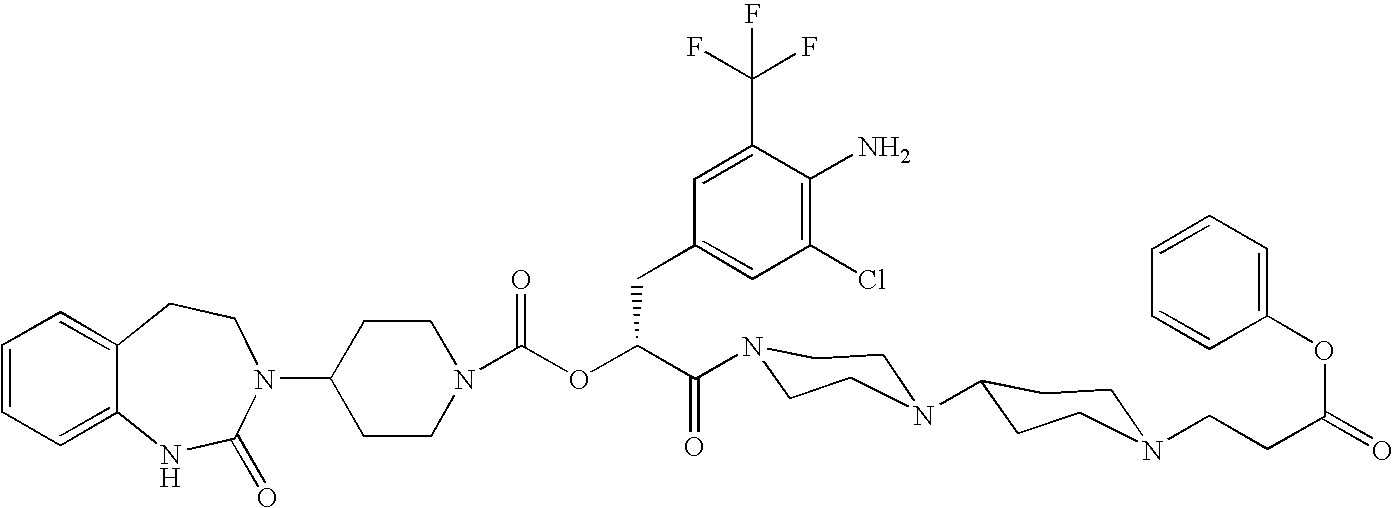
C12=CC=CC=C1NC(=O)N(C1CCN(C(OC(C(=O)N3CCN(C4CCN(CCC(OC5=CC=CC=C5)=O)CC4)CC3)CC3=CC(Cl)=C(N)C(C(F)(F)F)=C3)=O)CC1)CC2
